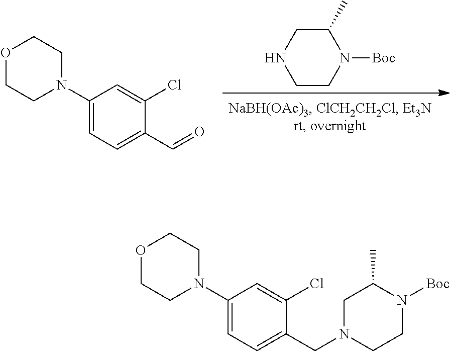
C1CN([Boc])C(C)CN1.C1(C=O)=CC=C(N2CCOCC2)C=C1Cl.C1(CN2CCN([Boc])C(C)C2)=CC=C(N2CCOCC2)C=C1Cl
